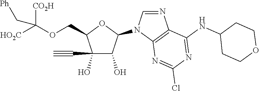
C1(O)(C#C)C(O)C(N2C=NC3=C2N=C(Cl)N=C3NC2CCOCC2)OC1COC([HO2C])([CO2H])C[Ph]
